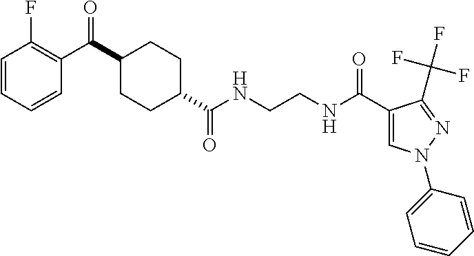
C1CC(C(NCCNC(C2=CN(C3=CC=CC=C3)N=C2C(F)(F)F)=O)=O)CCC1C(=O)C1=C(F)C=CC=C1
